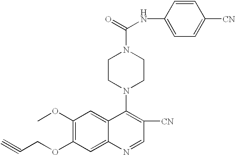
C1(OC)=C(OCC#C)C=C2C(=C1)C(N1CCN(C(=O)NC3=CC=C([CN])C=C3)CC1)=C([CN])C=N2
